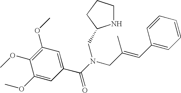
C1(C(=O)N(CC2NCCC2)CC(C)=CC2=CC=CC=C2)=CC(OC)=C(OC)C(OC)=C1
